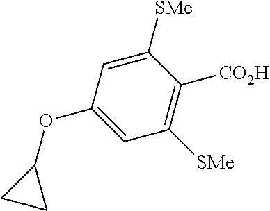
C1([SMe])=CC(OC2CC2)=CC([SMe])=C1[CO2H]
